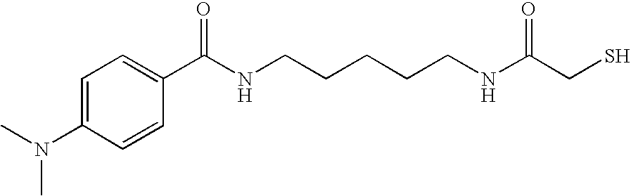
C1=C(C(NCCCCCNC(CS)=O)=O)C=CC(N(C)C)=C1
